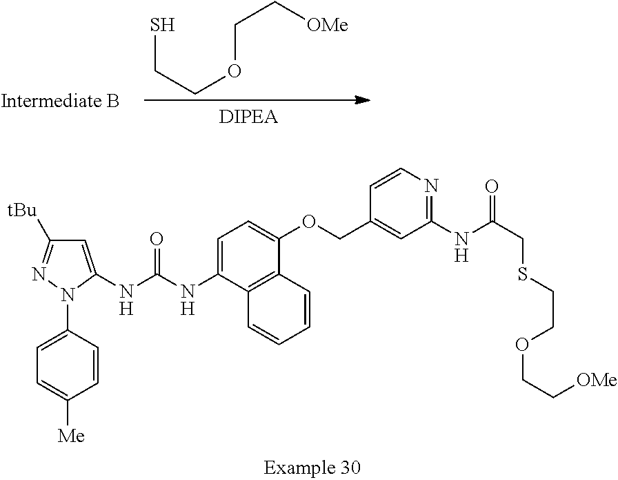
SCCOCC[OMe].C1(N2C(NC(NC3=CC=C(OCC4=CC(NC(CSCCOCC[OMe])=O)=NC=C4)C4=C3C=CC=C4)=O)=CC([tBu])=N2)=CC=C([Me])C=C1
